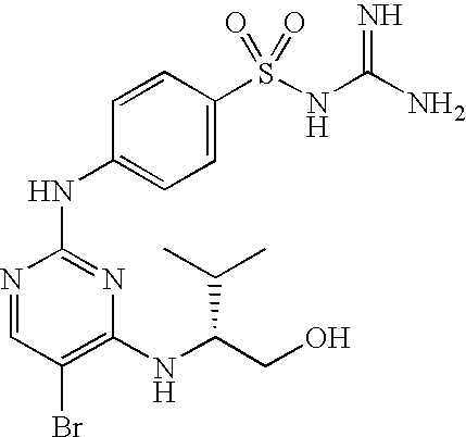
N1=CC(Br)=C(NC(CO)C(C)C)N=C1NC1=CC=C(S(=O)(NC(N)=N)=O)C=C1
